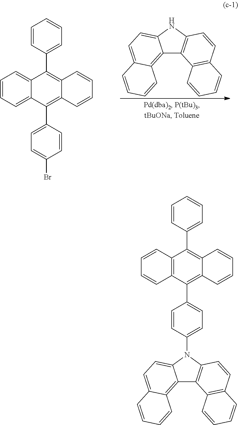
C12=C3C(=CC=C1NC1=C2C2=C(C=C1)C=CC=C2)C=CC=C3.C1=CC(C2=C3C(=C(C4=CC=C(Br)C=C4)C4=CC=CC=C24)C=CC=C3)=CC=C1.C1=CC(C2=C3C(=C(C4=CC=C(N5C6=C(C7=C8C(=CC=C75)C=CC=C8)C5=C(C=C6)C=CC=C5)C=C4)C4=C2C=CC=C4)C=CC=C3)=CC=C1
